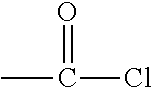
CC(Cl)=O
